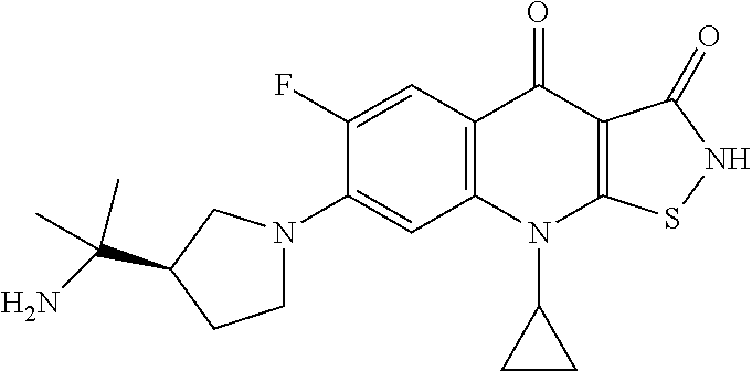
C12=C(C=C(F)C(N3CCC(C(N)(C)C)C3)=C1)C(=O)C1=C(N2C2CC2)SNC1=O
